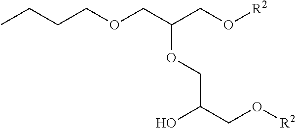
[R2]OCC(COCCCC)OCC(CO[R2])O
